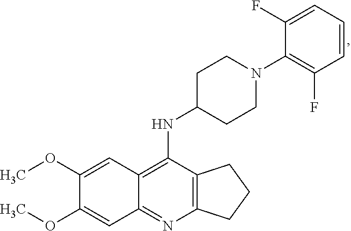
C12=C(N=C3C(=C1NC1CCN(C4=C(F)C=CC=C4F)CC1)C=C(OC)C(OC)=C3)CCC2
